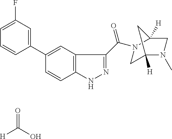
[H]C(=O)O.C1(C2=CC3=C(C=C2)NN=C3C(N2CC3([H])N(C)CC2([H])C3)=O)=CC(F)=CC=C1
